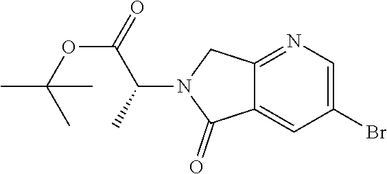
C12=NC=C(Br)C=C1C(=O)N(C(C(OC(C)(C)C)=O)C)C2
